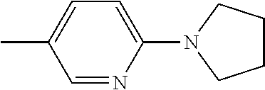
C1=NC(N2CCCC2)=CC=C1C
